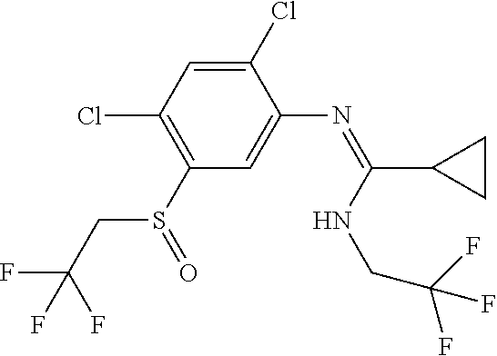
S(C1=C(Cl)C=C(Cl)C(N=C(NCC(F)(F)F)C2CC2)=C1)(=O)CC(F)(F)F
